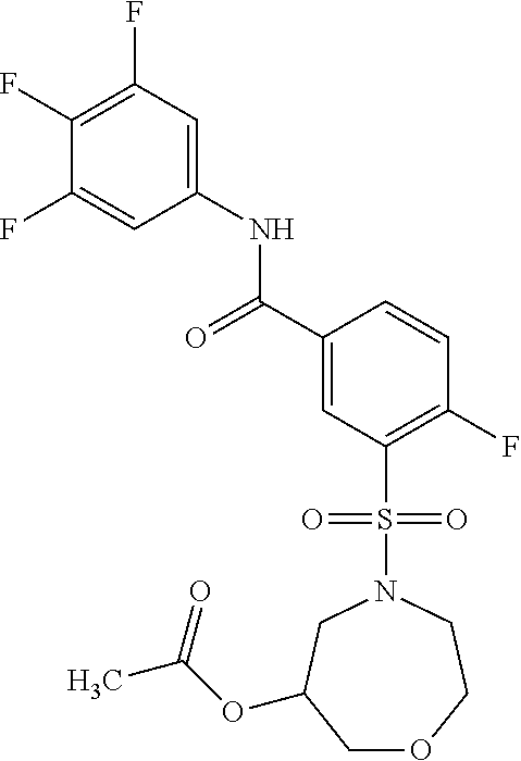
C1(F)=C(F)C=C(NC(C2=CC(S(=O)(=O)N3CC(OC(C)=O)COCC3)=C(F)C=C2)=O)C=C1F
